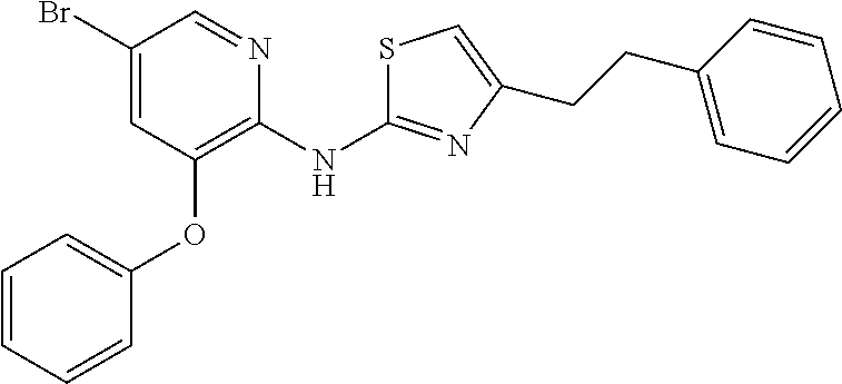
C1(Br)=CC(OC2=CC=CC=C2)=C(NC2=NC(CCC3=CC=CC=C3)=CS2)N=C1
